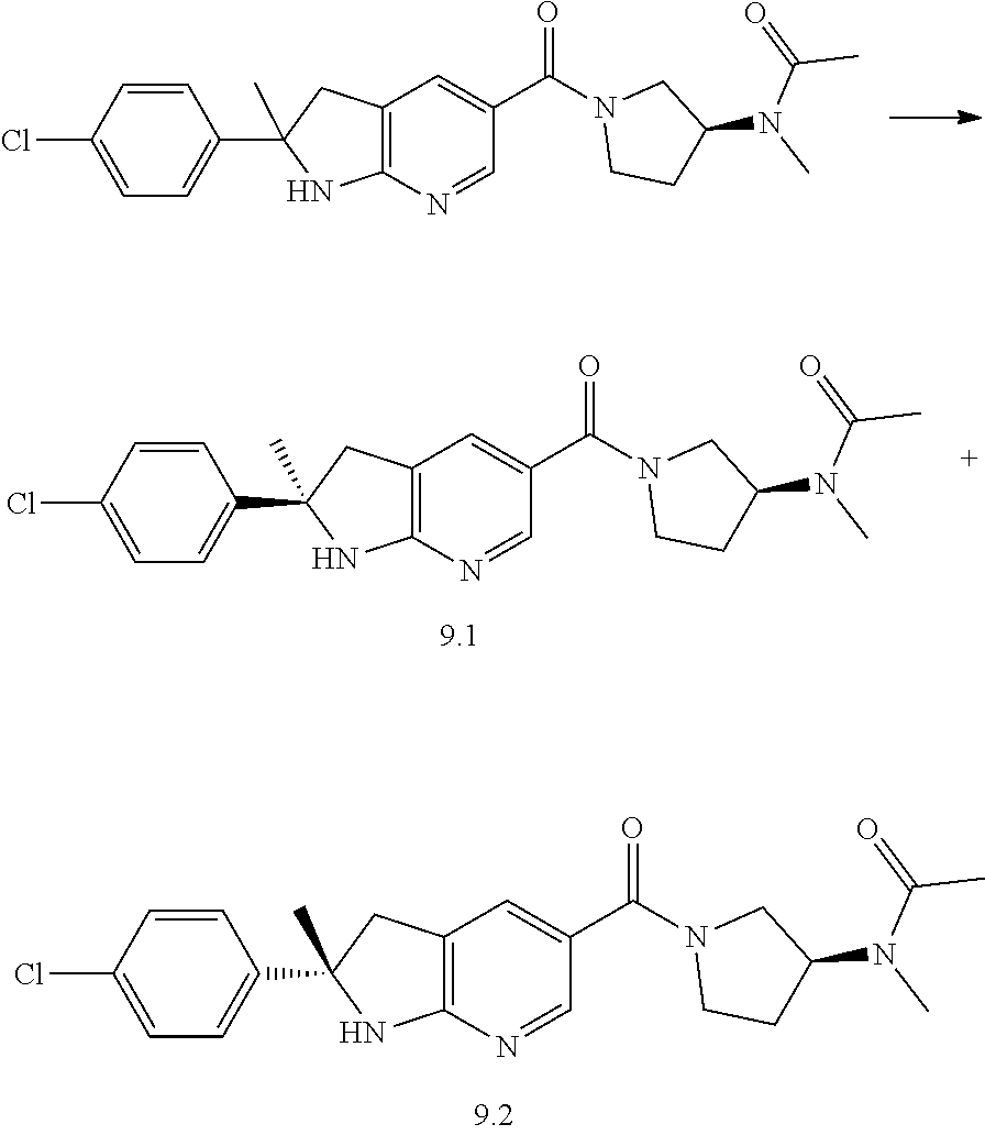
C1(Cl)=CC=C(C2(C)NC3=C(C2)C=C(C(N2CCC(N(C)C(=O)C)C2)=O)C=N3)C=C1.C1(Cl)=CC=C(C2(C)NC3=C(C2)C=C(C(N2CCC(N(C)C(=O)C)C2)=O)C=N3)C=C1.C1(Cl)=CC=C(C2(C)NC3=C(C2)C=C(C(N2CCC(N(C)C(=O)C)C2)=O)C=N3)C=C1
